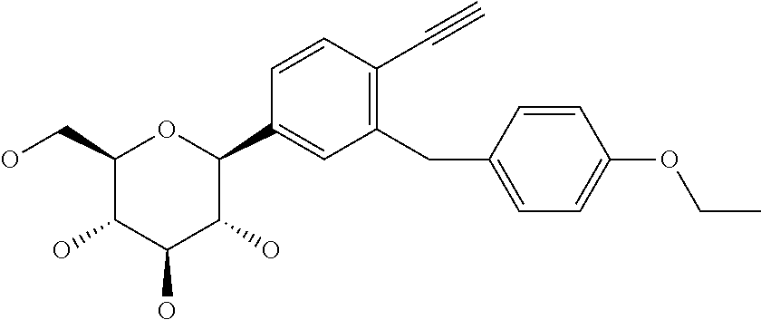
C1(CO)C(O)C(O)C(O)C(C2=CC(CC3=CC=C(OCC)C=C3)=C(C#C)C=C2)O1
